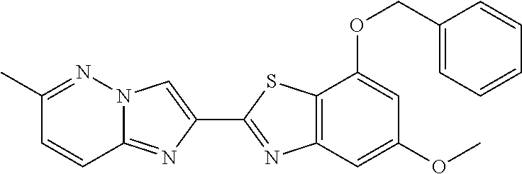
C1(C)=NN2C(=NC(C3=NC4=C(S3)C(OCC3=CC=CC=C3)=CC(OC)=C4)=C2)C=C1
